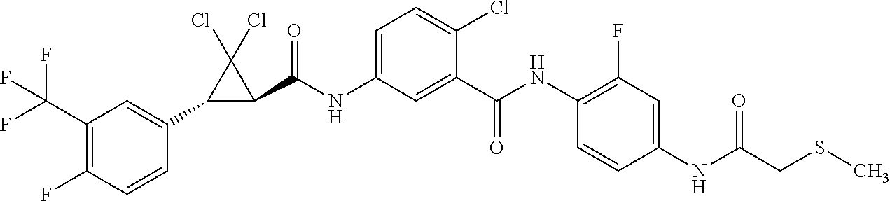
C1(C2=CC(C(F)(F)F)=C(F)C=C2)C(C(NC2=CC=C(Cl)C(C(NC3=C(F)C=C(NC(CSC)=O)C=C3)=O)=C2)=O)C1(Cl)Cl
